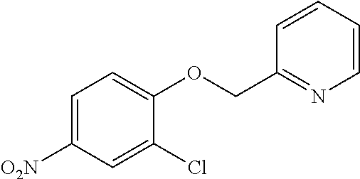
C1=C([O2N])C=C(Cl)C(OCC2=NC=CC=C2)=C1
